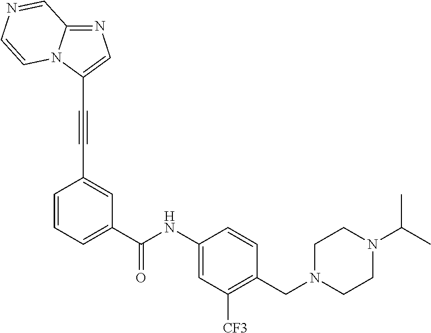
C1=CC(C#CC2=CN=C3N2C=CN=C3)=CC(C(=O)NC2=CC([CF3])=C(CN3CCN(C(C)C)CC3)C=C2)=C1
